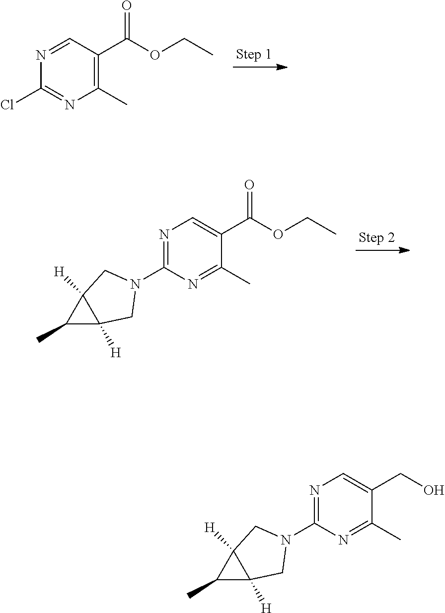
N1=CC(C(OCC)=O)=C(C)N=C1Cl.N1=C(N2CC3([H])C([H])(C2)C3C)N=C(C)C(C(OCC)=O)=C1.N1=C(N2CC3([H])C([H])(C2)C3C)N=C(C)C(CO)=C1
